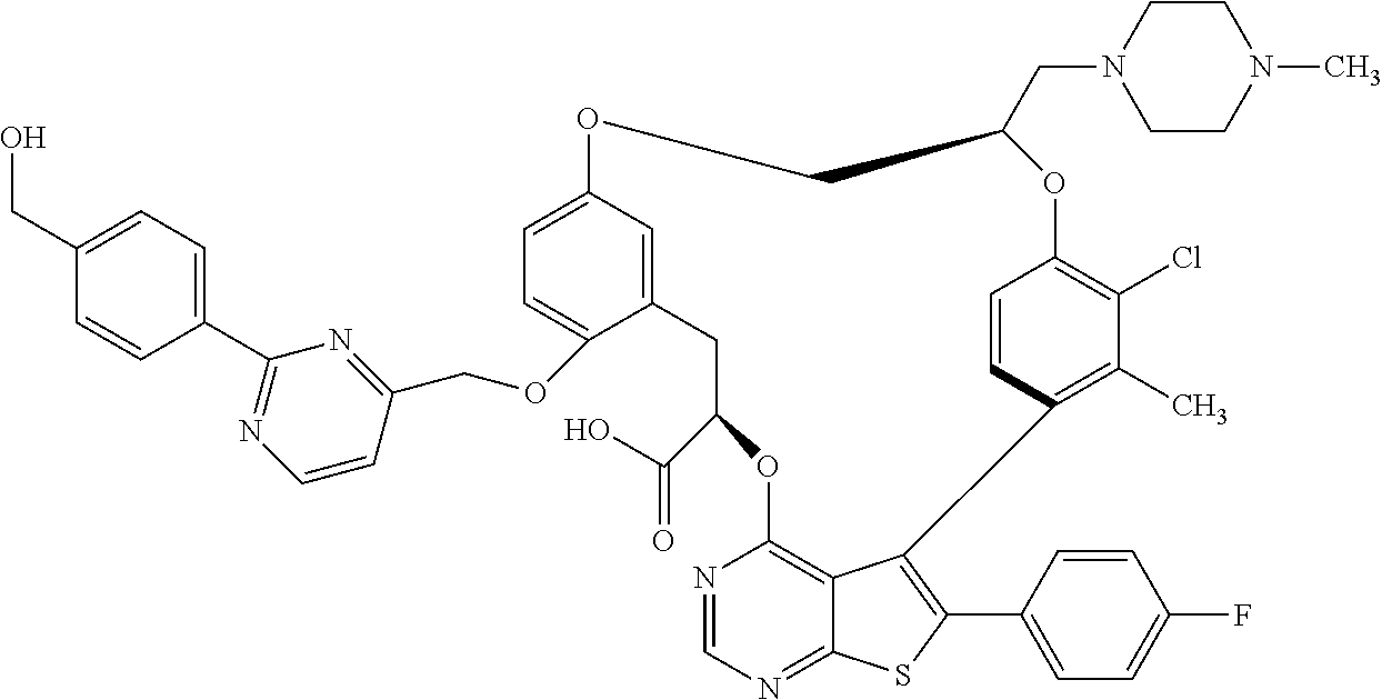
C12=C3C(=NC=N1)SC(C1=CC=C(F)C=C1)=C3C1=C(C)C(Cl)=C(C=C1)OC(CN1CCN(C)CC1)COC1=CC=C(OCC3=NC(C4=CC=C(CO)C=C4)=NC=C3)C(=C1)CC(C(O)=O)O2
